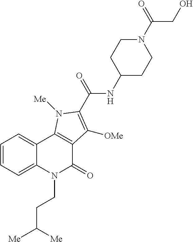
C1=CC=C2C(=C1)C1=C(C(=O)N2CCC([Me])[Me])C([OMe])=C(C(NC2CCN(C(CO)=O)CC2)=O)N1[Me]
